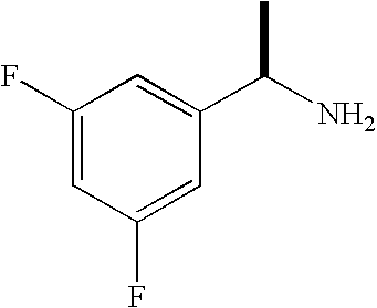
C1(F)=CC(F)=CC(C(N)C)=C1
